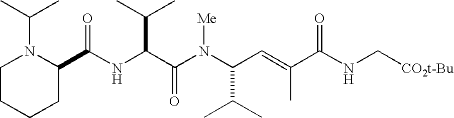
N(C(C(N(C(C(C)C)C=C(C)C(NC[CO2t-Bu])=O)[Me])=O)C(C)C)C(C1N(C(C)C)CCCC1)=O
